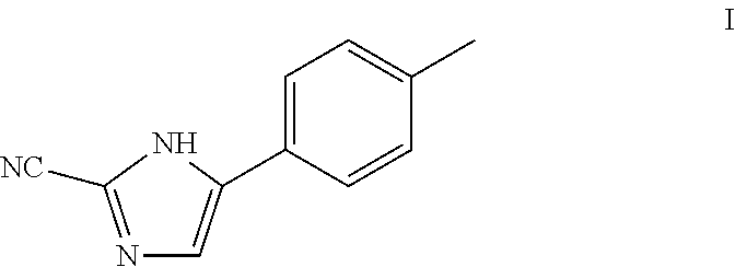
N1=C([NC])NC(C2=CC=C(C)C=C2)=C1
